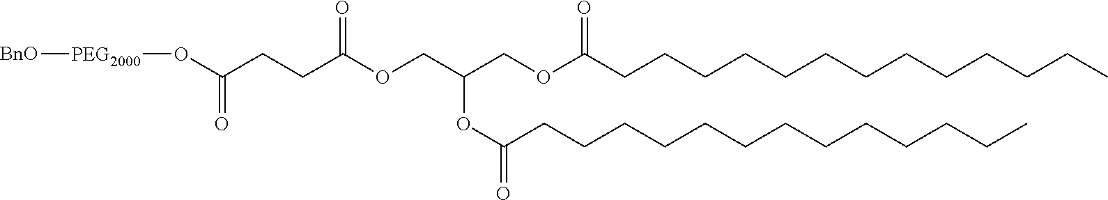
O(C(=O)CCC(OCC(COC(CCCCCCCCCCCCC)=O)OC(=O)CCCCCCCCCCCCC)=O)[PEG2000][BnO]
